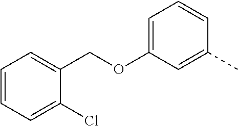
C1(Cl)=CC=CC=C1COC1=CC=CC(C)=C1
